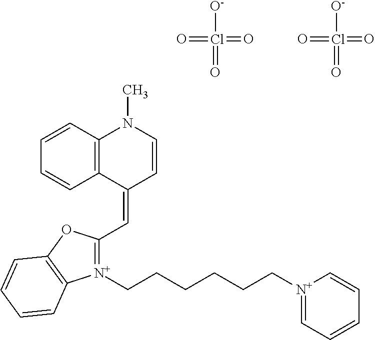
[N+]1(CCCCCC[N+]2=CC=CC=C2)=C(C=C2C=CN(C)C3=C2C=CC=C3)OC2=C1C=CC=C2.[O-]Cl(=O)(=O)=O.[O-]Cl(=O)(=O)=O
